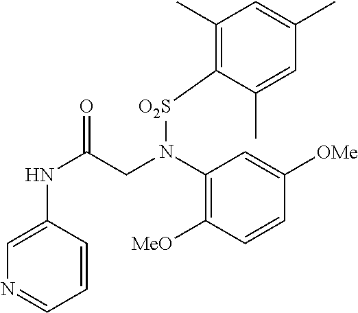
C1=C(NC(=O)CN(C2=C([MeO])C=CC([OMe])=C2)[O2S]C2=C(C)C=C(C)C=C2C)C=CC=N1
